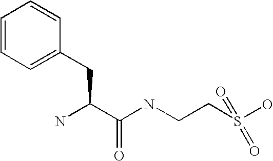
C1=CC=C(CC(N)C(=O)NCCS(=O)(O)=O)C=C1
